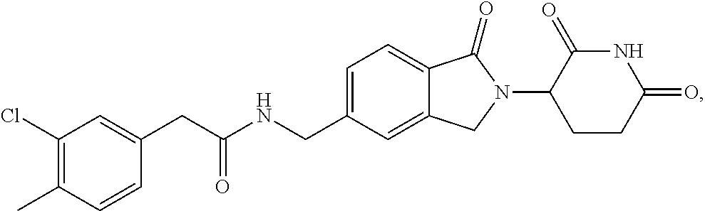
C1=C(CNC(CC2=CC(Cl)=C(C)C=C2)=O)C=C2C(=C1)C(=O)N(C1CCC(=O)NC1=O)C2
